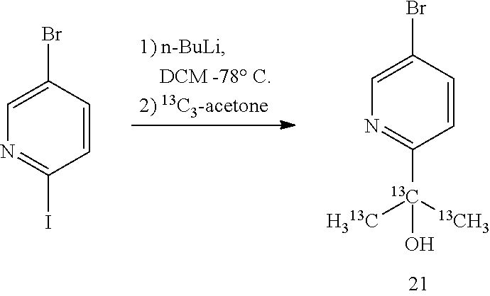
C1(Br)=CN=C(I)C=C1.C1(Br)=CN=C([13C]([13CH3])([H313C])O)C=C1
